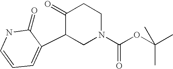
C1(=O)C(C2=CC=CNC2=O)CN(C(OC(C)(C)C)=O)CC1
